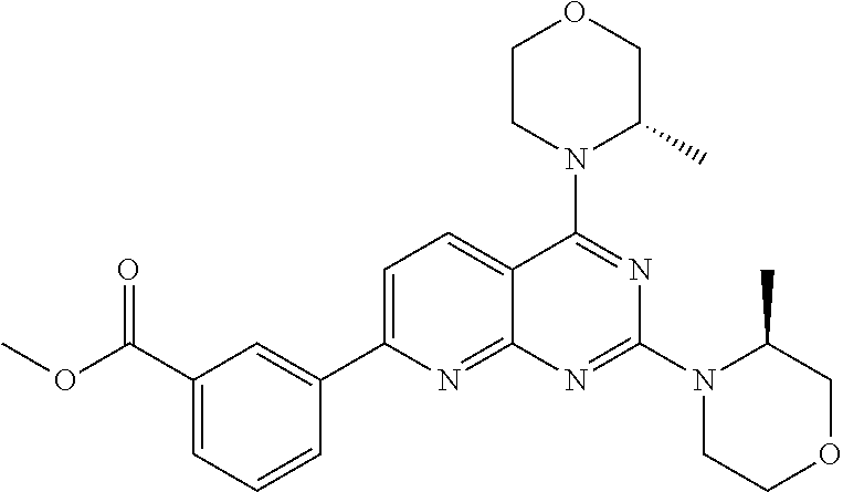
C1=C(C2=CC(C(OC)=O)=CC=C2)N=C2C(=C1)C(N1C(C)COCC1)=NC(N1CCOCC1C)=N2
